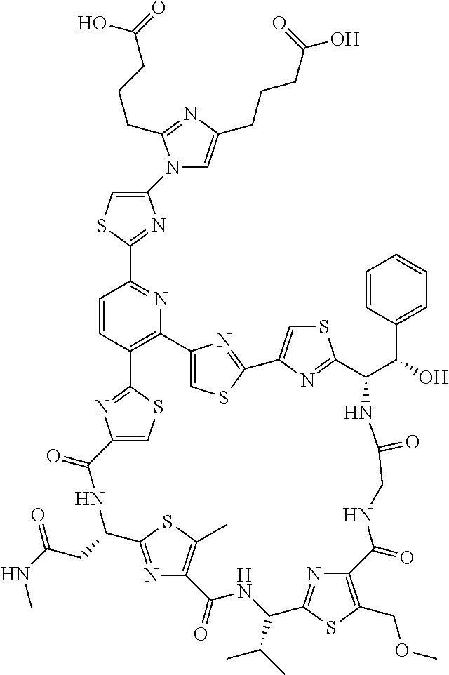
C1(N2C=C(CCCC(O)=O)N=C2CCCC(=O)O)=CSC(C2=NC3=C(C=C2)C2=NC(=CS2)C(=O)NC(CC(NC)=O)C2=NC(=C(C)S2)C(=O)NC(C(C)C)C2=NC(=C(COC)S2)C(=O)NCC(=O)NC(C(C2=CC=CC=C2)O)C2=NC(=CS2)C2=NC3=CS2)=N1
